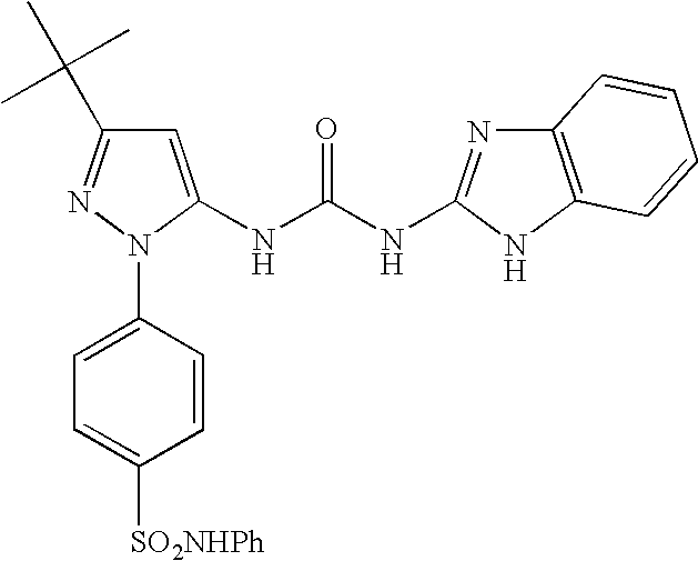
C1=C(NC(NC2=NC3=C(N2)C=CC=C3)=O)N(C2=CC=C([SO2NHPh])C=C2)N=C1C(C)(C)C
